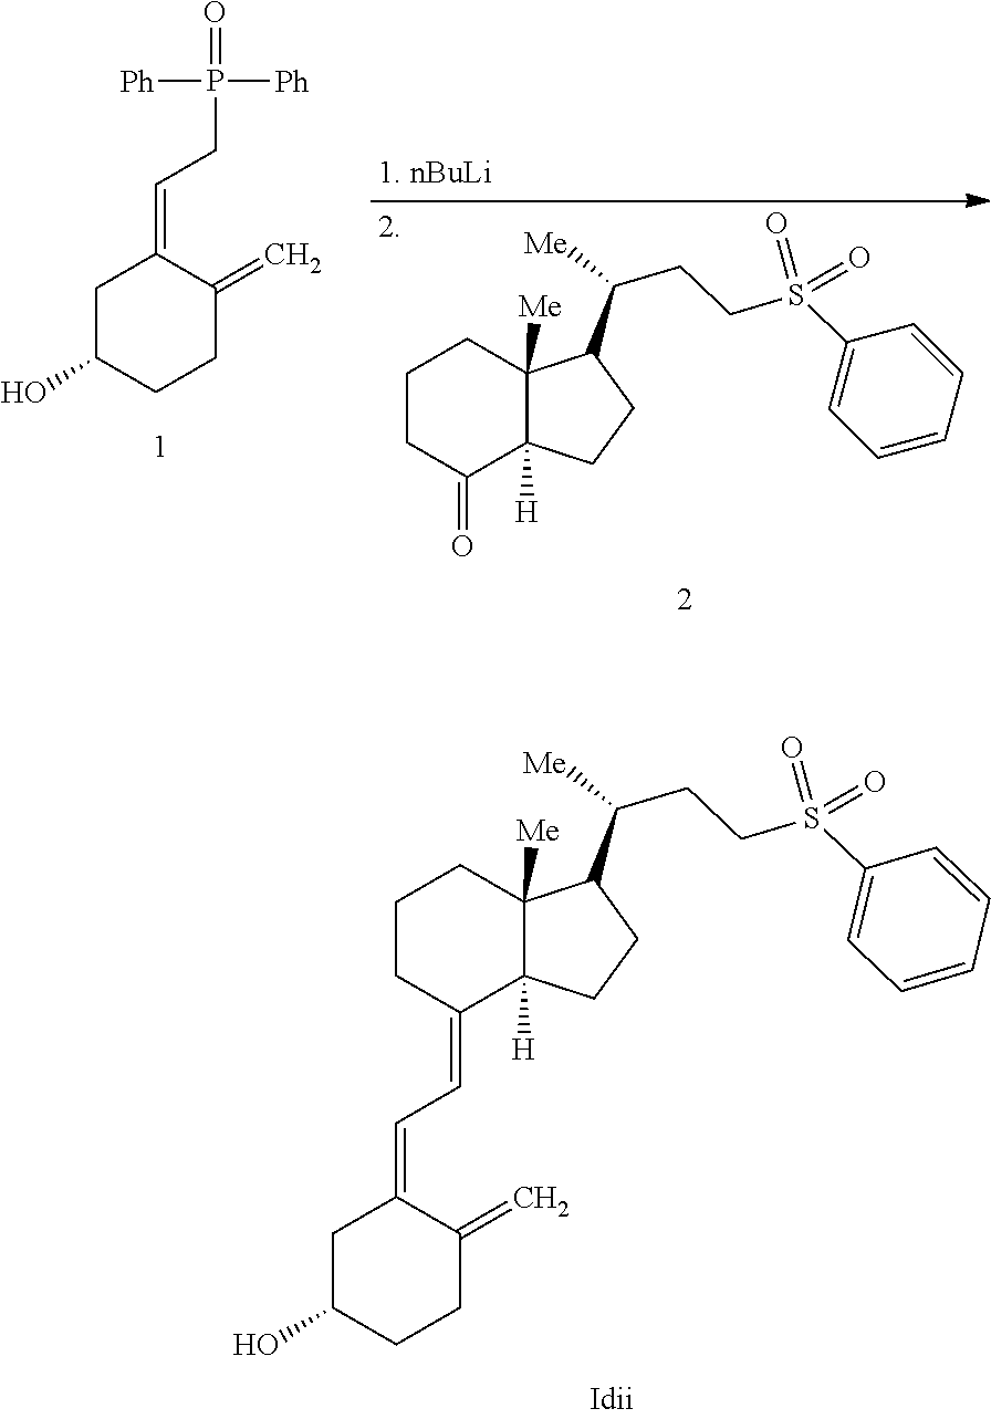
C1CC(=O)C2([H])C([Me])(C1)C(C([Me])CCS(=O)(=O)C1=CC=CC=C1)CC2.C1C(O)CCC(=C)C1=CCP([Ph])([Ph])=O.C1CC(=CC=C2CC(O)CCC2=C)C2([H])C([Me])(C1)C(C([Me])CCS(C1=CC=CC=C1)(=O)=O)CC2
